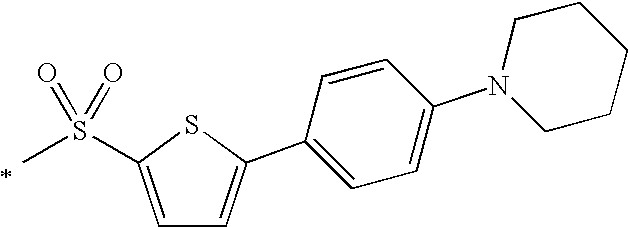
C1=C(S(=O)(=O)C)SC(C2=CC=C(N3CCCCC3)C=C2)=C1
